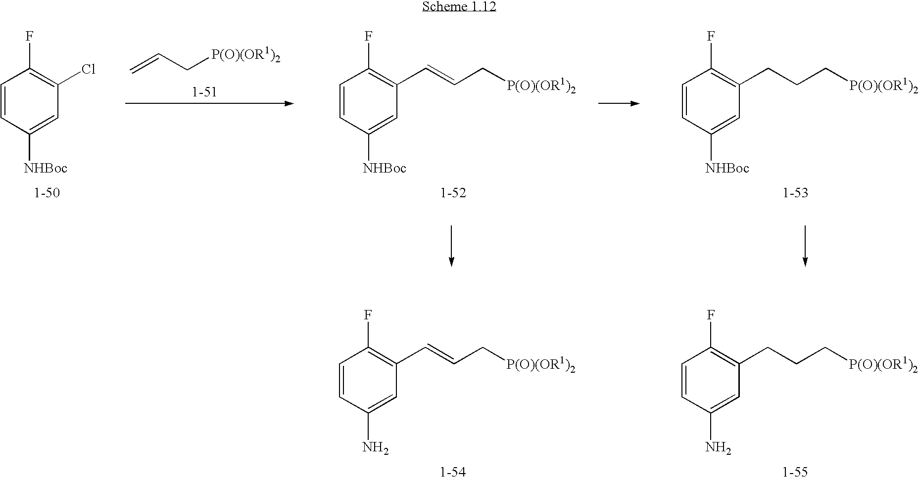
C1=CC([NHBoc])=CC(Cl)=C1F.C(=C)C[P(O)(OR1)2].C1=CC([NHBoc])=CC(C=CC[P(O)(OR1)2])=C1F.C1=CC([NHBoc])=CC(CCC[P(O)(OR1)2])=C1F.C1=CC(N)=CC(CCC[P(O)(OR1)2])=C1F.C1=CC(N)=CC(C=CC[P(O)(OR1)2])=C1F
